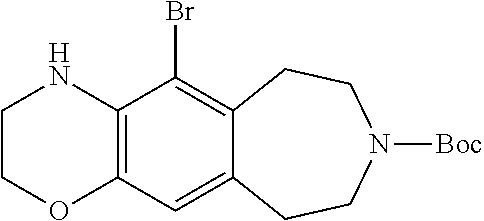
C12=C(C(Br)=C3C(=C1)CCN([Boc])CC3)NCCO2
